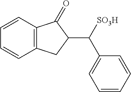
C1=CC2=C(C=C1)CC(C([SO3H])C1=CC=CC=C1)C2=O
